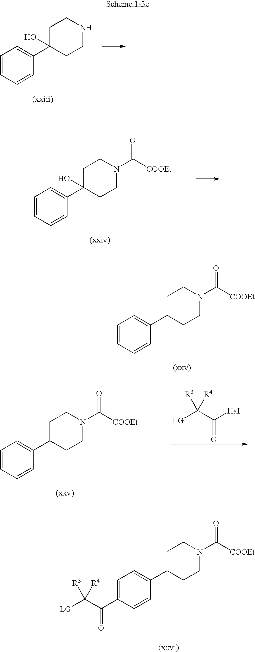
C1=CC=CC(C2(O)CCNCC2)=C1.C1=CC=CC(C2(O)CCN(C([COOEt])=O)CC2)=C1.C1=CC=CC(C2CCN(C([COOEt])=O)CC2)=C1.[LG]C(C([HaI])=O)([R3])[R4].C1=CC=CC(C2CCN(C([COOEt])=O)CC2)=C1.[LG]C(C(=O)C1=CC=C(C2CCN(C([COOEt])=O)CC2)C=C1)([R3])[R4]
